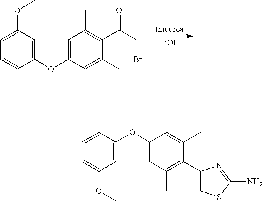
[EtOH].C1(OC2=CC(C)=C(C(CBr)=O)C(C)=C2)=CC(OC)=CC=C1.C1=C(OC2=CC(C)=C(C3=CSC(N)=N3)C(C)=C2)C=CC=C1OC
